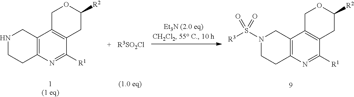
C1C2=C(CC([R2])O1)C([R1])=NC1=C2CNCC1.[R3SO2Cl].C1C2=C(CC([R2])O1)C([R1])=NC1=C2CN(S([R3])(=O)=O)CC1
